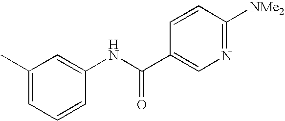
C1=CC(NC(C2=CN=C([NMe2])C=C2)=O)=CC(C)=C1
